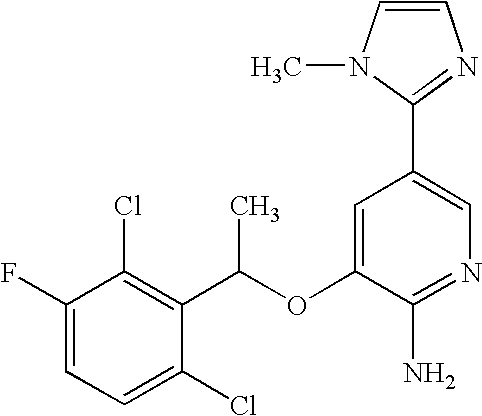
C1(OC(C2=C(Cl)C(F)=CC=C2Cl)C)=CC(C2=NC=CN2C)=CN=C1N
